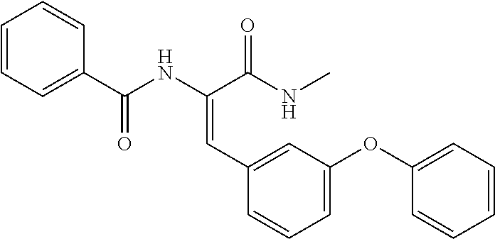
C1=CC=C(C(NC(C(NC)=O)=CC2=CC(OC3=CC=CC=C3)=CC=C2)=O)C=C1
